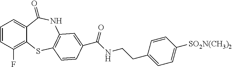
C1=CC(F)=C2C(=C1)C(=O)NC1=C(S2)C=CC(C(NCCC2=CC=C([SO2N(CH3)2])C=C2)=O)=C1
